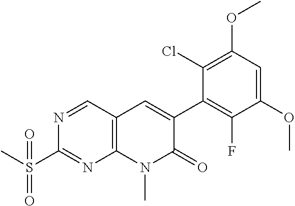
N1=CC2=C(N=C1S(C)(=O)=O)N(C)C(=O)C(C1=C(F)C(OC)=CC(OC)=C1Cl)=C2
